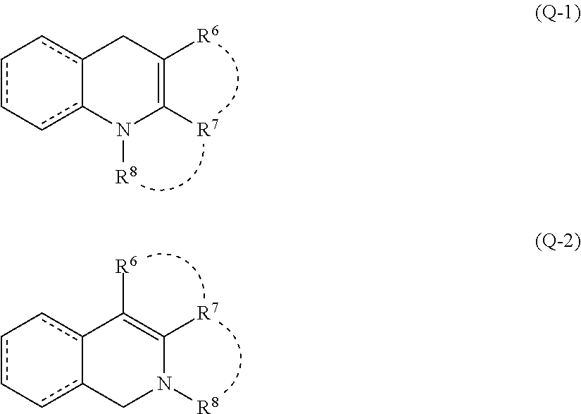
c1c-cc2-c(c-1)CC([R6])=C([R7])N2[R8].c1c-cc2-c(c-1)C([R6])=C([R7])N([R8])C2
